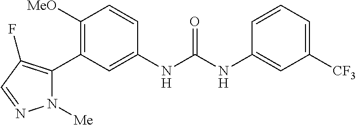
C1([OMe])=C(C2=C(F)C=NN2[Me])C=C(NC(=O)NC2=CC([CF3])=CC=C2)C=C1
